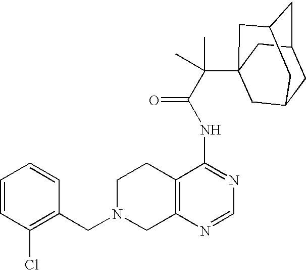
C1N(CC2=C(Cl)C=CC=C2)CC2=C(C1)C(NC(=O)C(C13CC4CC(CC(C1)C4)C3)(C)C)=NC=N2
